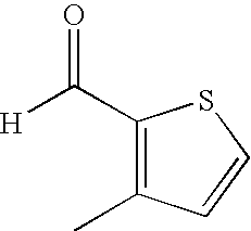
[H]C(=O)C1=C(C)C=CS1
